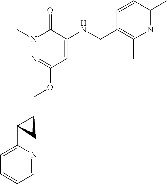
N1(C)N=C(OCC2CC2C2=CC=CC=N2)C=C(NCC2=C(C)N=C(C)C=C2)C1=O
